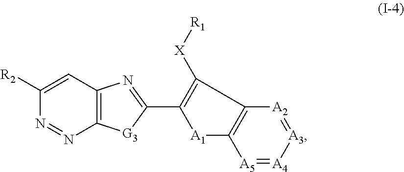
C12=C(C=C([R2])N=N1)N=C(C1=C([X][R1])C3=C([A1]1)[A5]=[A4][A3]=[A2]3)[G3]2
